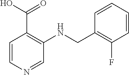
C1=CN=CC(NCC2=C(F)C=CC=C2)=C1C(O)=O
